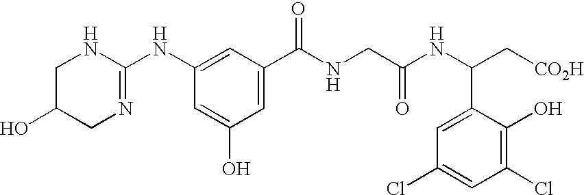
C1C(O)CN=C(NC2=CC(C(NCC(NC(C[CO2H])C3=CC(Cl)=CC(Cl)=C3O)=O)=O)=CC(O)=C2)N1
